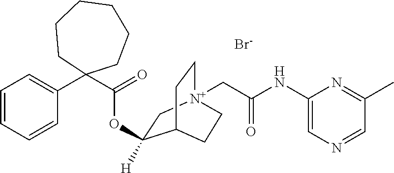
C1=CC=CC(C2(C(=O)OC3([H])C[N+]4(CC(NC5=CN=CC(C)=N5)=O)CCC3CC4)CCCCCC2)=C1.[Br-]
